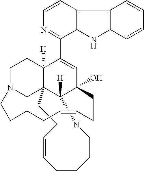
C1=CN=C(C2=CC3(O)C4([H])C5(C2([H])CCN(C5)CCCCC=CCC3)CCC=CCCCCN4)C2=C1C1=C(N2)C=CC=C1
